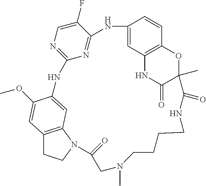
C12=C3N(CC1)C(=O)CN(C)CCCCNC(=O)C1(C)C(=O)NC4=C(O1)C=CC(=C4)NC1=NC(=NC=C1F)NC(=C3)C(OC)=C2
